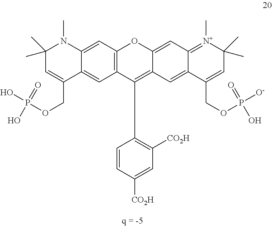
C1(C)(C)C=C(COP(O)(=O)O)C2=CC3=C(C=C2N1C)OC1=CC2=[N+](C)C(C)(C)C=C(COP(=O)([O-])O)C2=CC1=C3C1=C([CO2H])C=C([CO2H])C=C1
